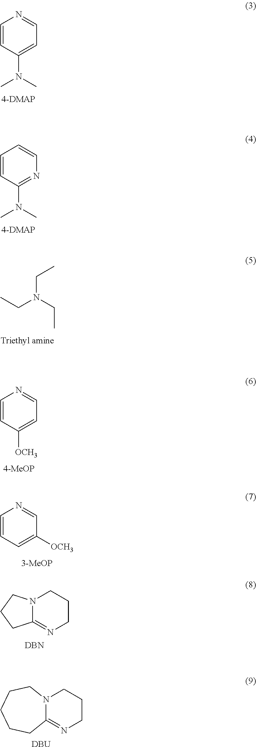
C1=CC(N(C)C)=CC=N1.C1=CC(N(C)C)=NC=C1.CCN(CC)CC.C1=CC([OCH3])=CC=N1.C1=CC=C([OCH3])C=N1.N12C(=NCCC1)CCC2.[DBN].N12C(=NCCC1)CCCCC2.[DBU]
